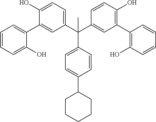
C1=CC(C(C2=CC=C(O)C(C3=CC=CC=C3O)=C2)(C2=CC(C3=C(O)C=CC=C3)=C(O)C=C2)C)=CC=C1C1CCCCC1
